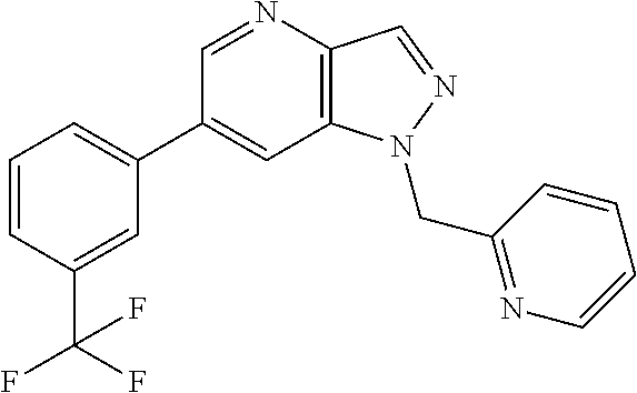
C1(C2=CC=CC(C(F)(F)F)=C2)=CC2=C(C=NN2CC2=NC=CC=C2)N=C1
